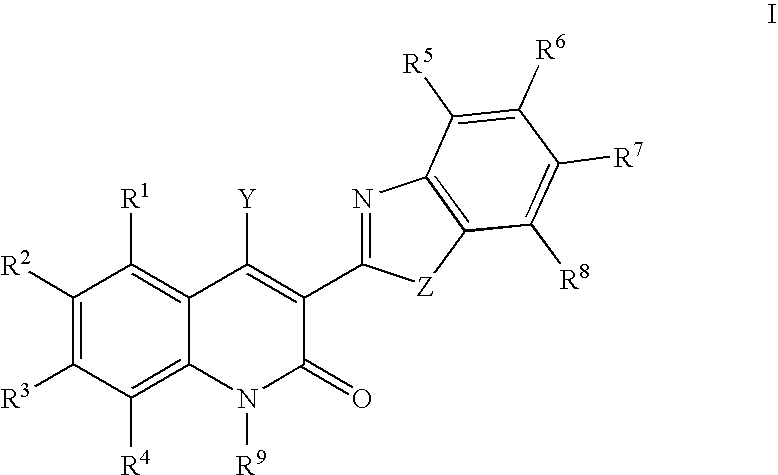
C1([R2])=C([R3])C([R4])=C2C(=C1[R1])C([Y])=C(C1=NC3=C([Z]1)C([R8])=C([R7])C([R6])=C3[R5])C(=O)N2[R9]
